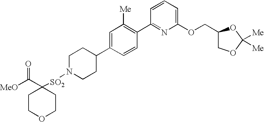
[MeO]C(C1([SO2]N2CCC(C3=CC([Me])=C(C4=NC(OCC5COC([Me])([Me])O5)=CC=C4)C=C3)CC2)CCOCC1)=O
